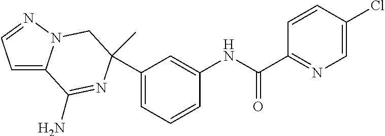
C1(C2(C)N=C(N)C3=CC=NN3C2)=CC=CC(NC(C2=NC=C(Cl)C=C2)=O)=C1
